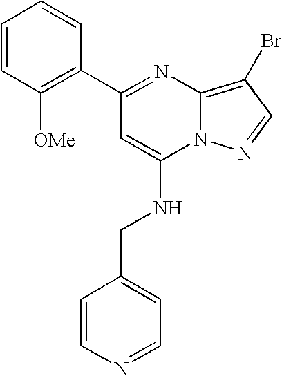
C1(C2=C([OMe])C=CC=C2)=NC2=C(Br)C=NN2C(NCC2=CC=NC=C2)=C1
